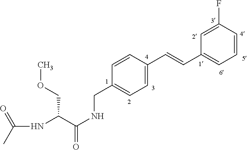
N(C(C(NCC1=CC=C(C=CC2=CC=CC(F)=C2)C=C1)=O)COC)C(C)=O
